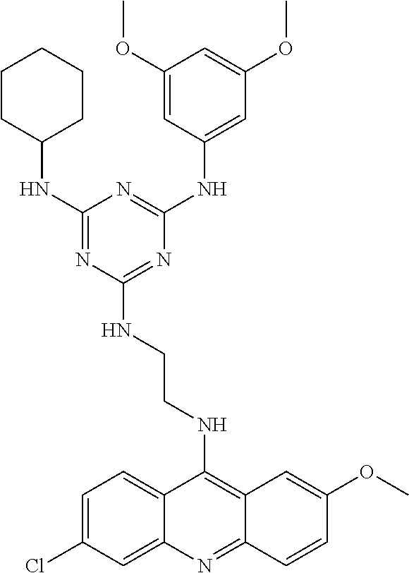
N(C1CCCCC1)C1=NC(NCCNC2=C3C(=NC4=CC(Cl)=CC=C24)C=CC(OC)=C3)=NC(NC2=CC(OC)=CC(OC)=C2)=N1
